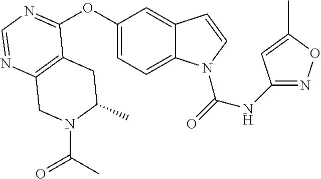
C12=C(N=CN=C1OC1=CC=C3C(=C1)C=CN3C(=O)NC1=NOC(C)=C1)CN(C(C)=O)C(C)C2
